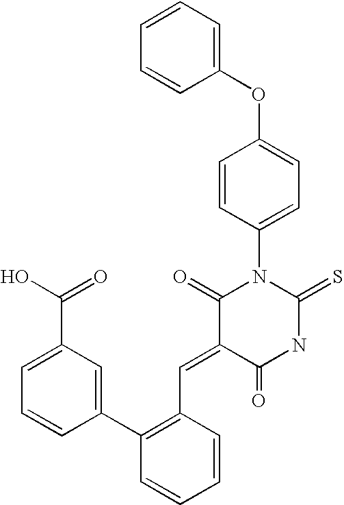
C1=CC=CC(OC2=CC=C(N3C(=O)C(=CC4=C(C5=CC(C(=O)O)=CC=C5)C=CC=C4)C(=O)NC3=S)C=C2)=C1
